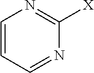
C1=CC=NC([X])=N1
